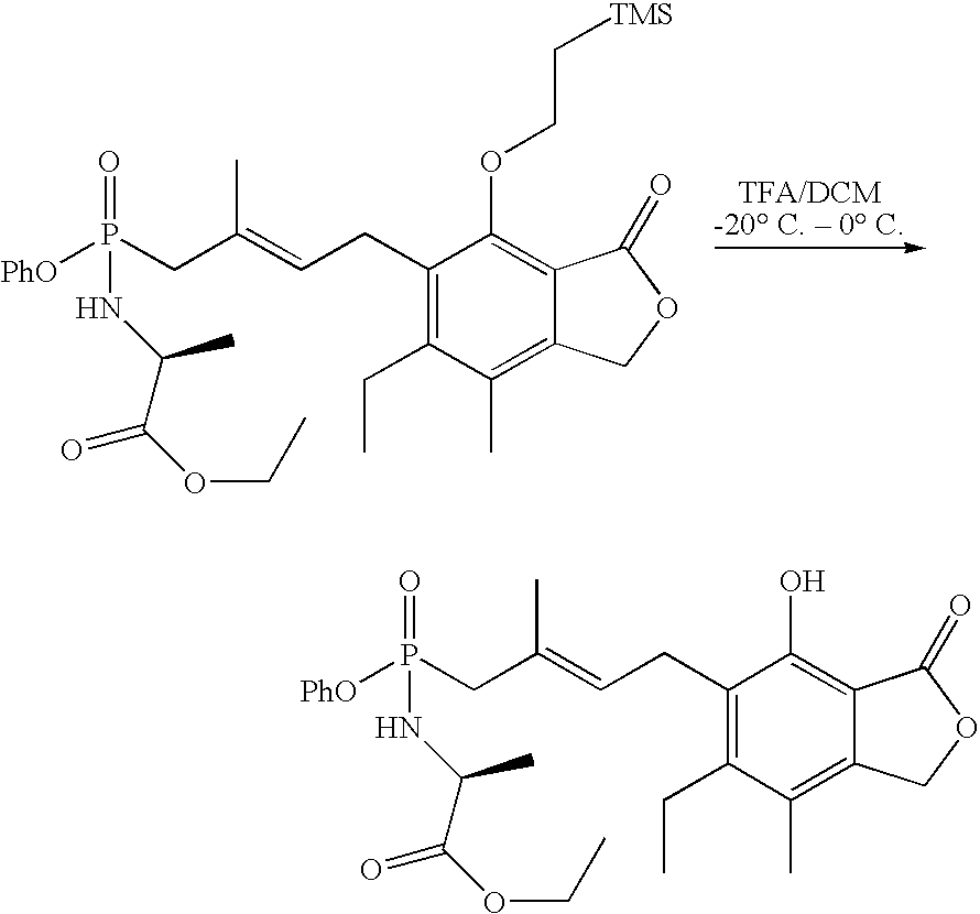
C1(CC=C(CP([PhO])(=O)NC(C(OCC)=O)C)C)=C(CC)C(C)=C2C(=C1OCC[TMS])C(=O)OC2.C1(CC=C(CP([PhO])(=O)NC(C(OCC)=O)C)C)=C(CC)C(C)=C2C(=C1O)C(=O)OC2
